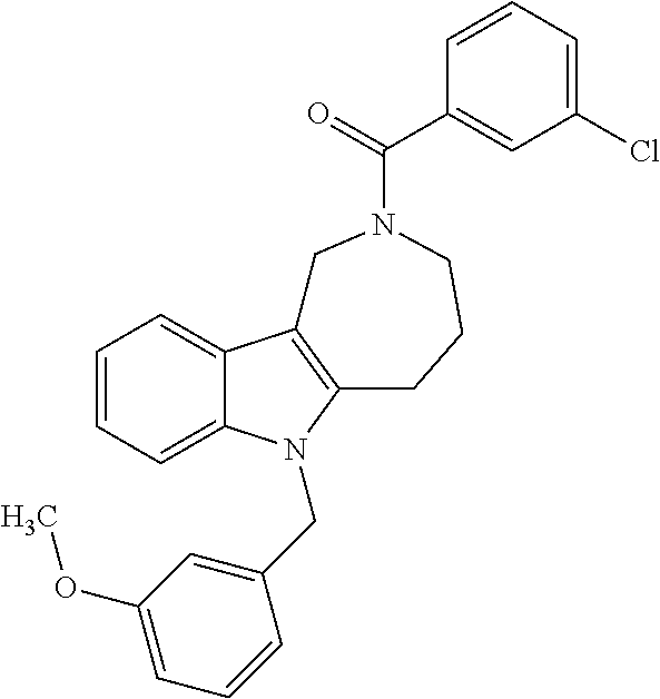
C1=CC=C2C(=C1)C1=C(N2CC2=CC(OC)=CC=C2)CCCN(C(C2=CC(Cl)=CC=C2)=O)C1
